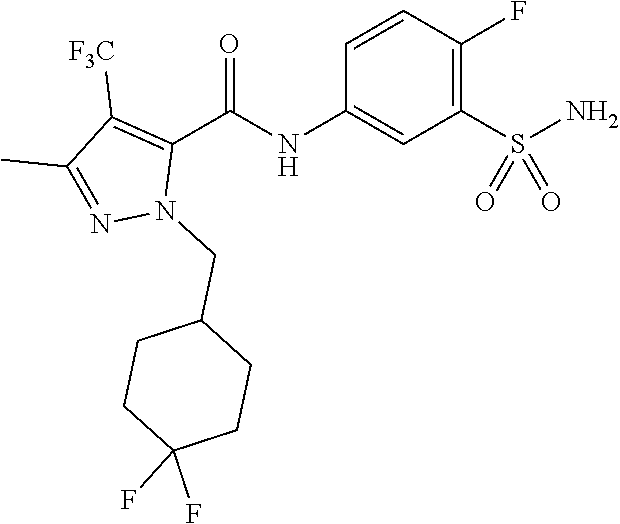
C1=CC(F)=C(S(N)(=O)=O)C=C1NC(C1=C([F3C])C(C)=NN1CC1CCC(F)(F)CC1)=O
